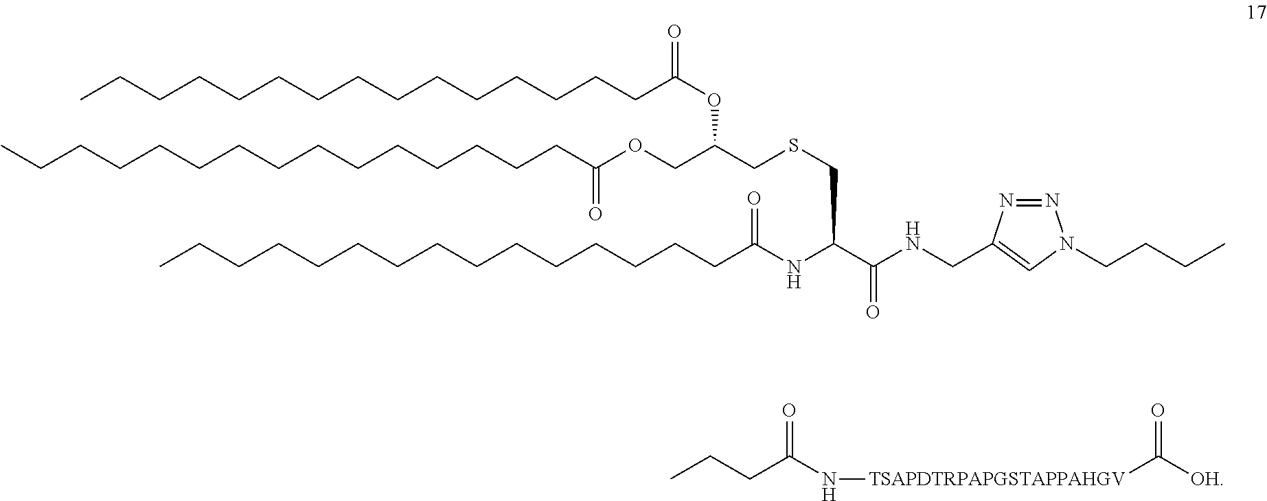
CCCCCCCCCCCCCCCC(NC(C(NCC1=CN(CCCC)N=N1)=O)CSCC(COC(CCCCCCCCCCCCCCC)=O)OC(CCCCCCCCCCCCCCC)=O)=O.CCCC(N[TSAPDTRPAPGSTAPPAHGV]C([OH])=O)=O
